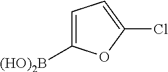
C1=C([(HO)2B])OC(Cl)=C1
